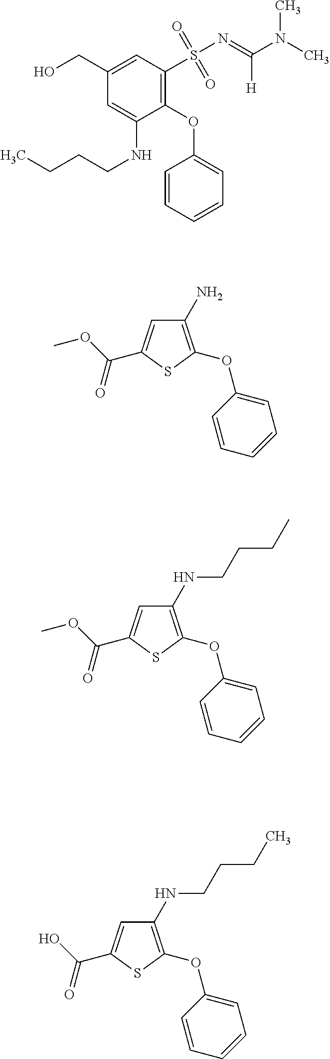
C1(CO)=CC(S(N=C(N(C)C)[H])(=O)=O)=C(OC2=CC=CC=C2)C(NCCCC)=C1.C1(N)=C(OC2=CC=CC=C2)SC(C(OC)=O)=C1.C1(NCCCC)=C(OC2=CC=CC=C2)SC(C(OC)=O)=C1.C1(NCCCC)=C(OC2=CC=CC=C2)SC(C(O)=O)=C1
